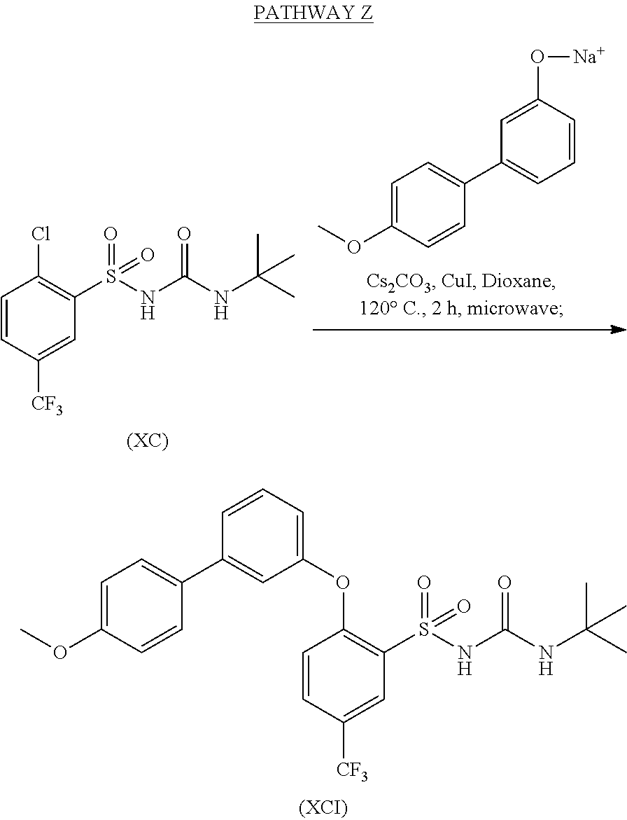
C1=CC([CF3])=CC(S(=O)(=O)NC(NC(C)(C)C)=O)=C1OC1=CC=CC(C2=CC=C(OC)C=C2)=C1.C1=C(OC)C=CC(C2=CC=CC(O[Na])=C2)=C1.C1=CC([CF3])=CC(S(=O)(=O)NC(NC(C)(C)C)=O)=C1Cl
